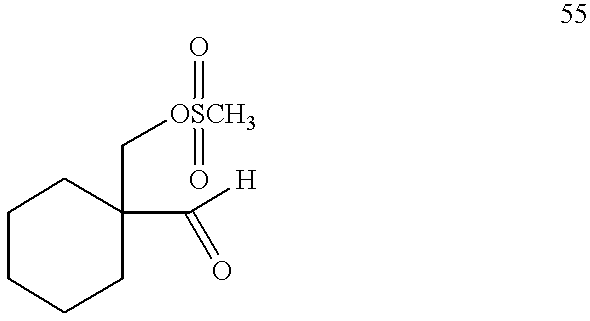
C1CCCC(C[OSCH3](=O)=O)(C(=O)[H])C1
